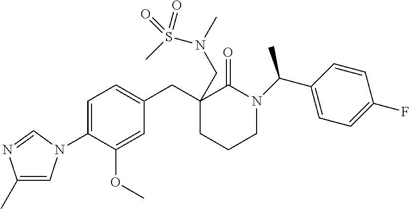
C1(C)=CN(C2=CC=C(CC3(CN(S(C)(=O)=O)C)CCCN(C(C4=CC=C(F)C=C4)C)C3=O)C=C2OC)C=N1
